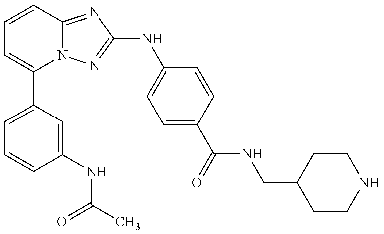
C1=C(C2=CC=CC3=NC(NC4=CC=C(C(NCC5CCNCC5)=O)C=C4)=NN23)C=C(NC(C)=O)C=C1
